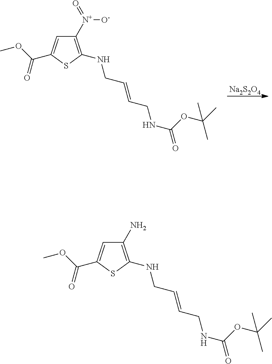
C1([N+](=O)[O-])=C(NCC=CCNC(=O)OC(C)(C)C)SC(C(OC)=O)=C1.[Na2S2O4].C1(N)=C(NCC=CCNC(=O)OC(C)(C)C)SC(C(OC)=O)=C1
